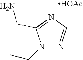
[HOAc].N1(CC)N=CN=C1CN
